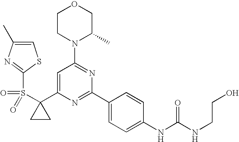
C1(C2=CC(N3C(C)COCC3)=NC(C3=CC=C(NC(=O)NCCO)C=C3)=N2)(S(=O)(=O)C2=NC(C)=CS2)CC1
